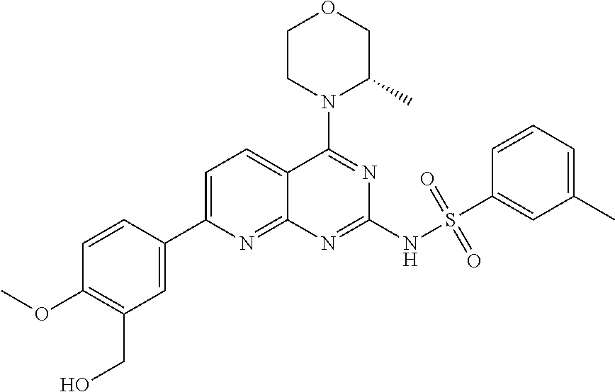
C1=C(C2=CC(CO)=C(OC)C=C2)N=C2C(=C1)C(N1C(C)COCC1)=NC(NS(C1=CC(C)=CC=C1)(=O)=O)=N2
